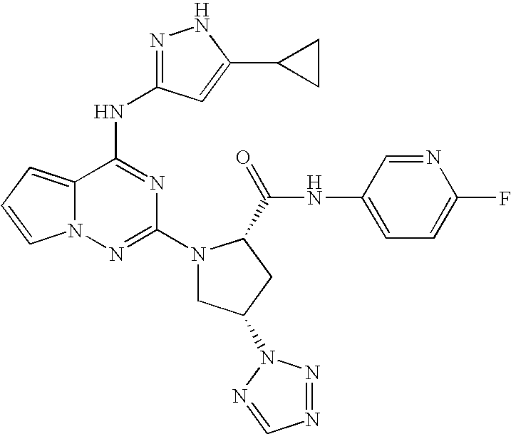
C12=CC=CN1N=C(N1CC(N3N=NC=N3)CC1C(NC1=CC=C(F)N=C1)=O)N=C2NC1=NNC(C2CC2)=C1
